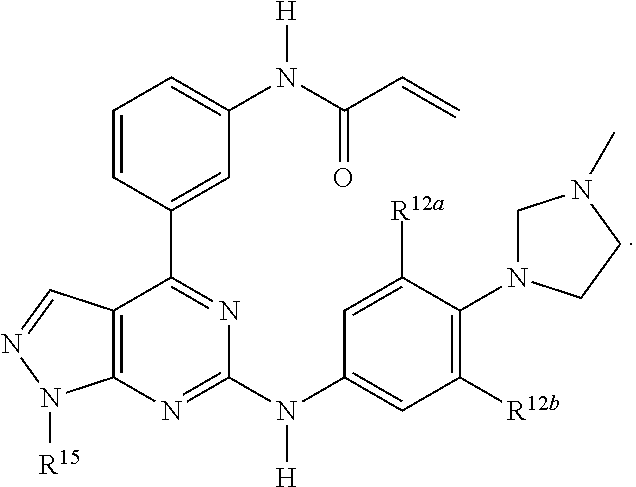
C1([R12b])=C(N2CN(C)CC2)C([R12a])=CC(N(C2=NC3=C(C(C4=CC(N(C(C=C)=O)[H])=CC=C4)=N2)C=NN3[R15])[H])=C1
